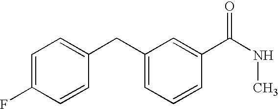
C1=C(CC2=CC=C(F)C=C2)C=C(C(NC)=O)C=C1
